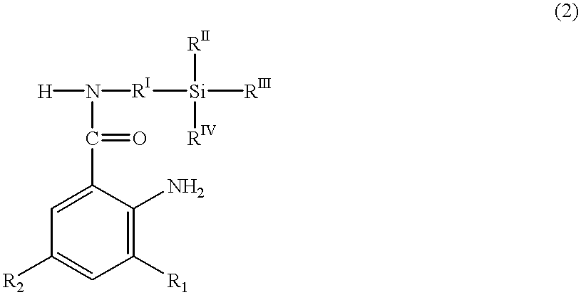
[RI]([Si]([RIII])([RII])[RIV])N([H])C(=O)C1=CC([R2])=CC([R1])=C1N
